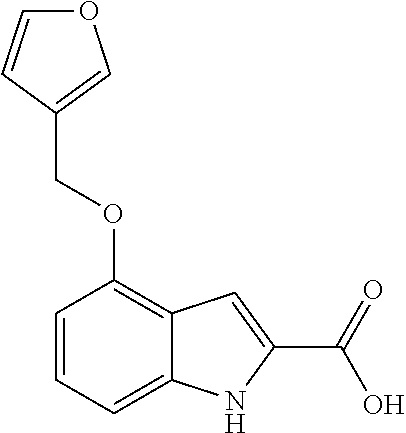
C1=CC=C2C(=C1OCC1=COC=C1)C=C(C(=O)O)N2
